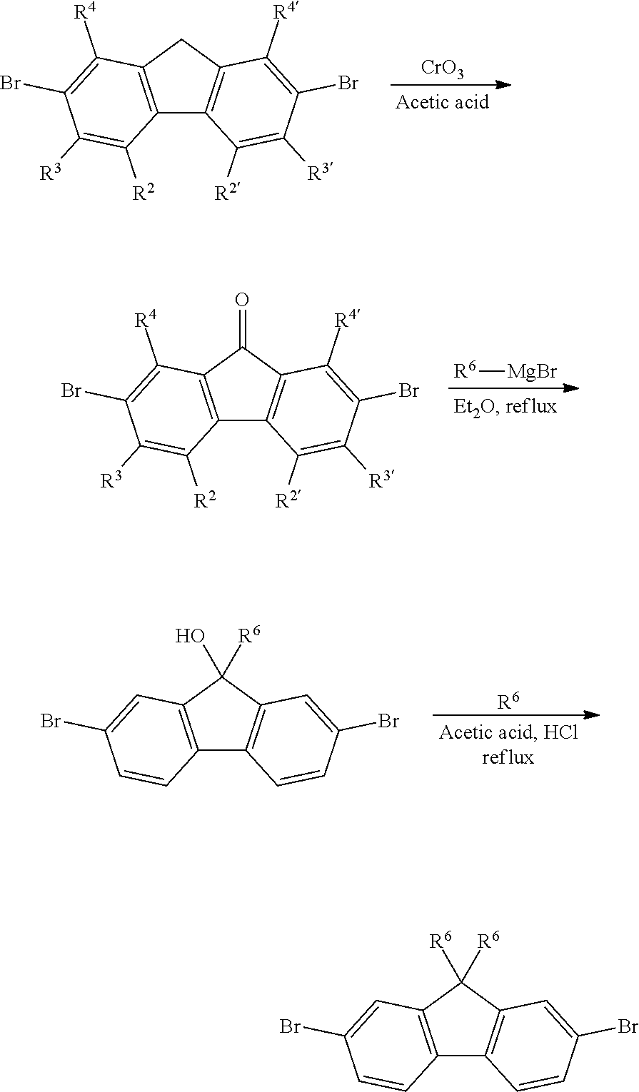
C12=C(CC3=C1C([R2])=C([R3])C(Br)=C3[R4])C([R4])=C(Br)C([R3])=C2[R2].[CrO3].C12=C(C(=O)C3=C1C([R2])=C([R3])C(Br)=C3[R4])C([R4])=C(Br)C([R3])=C2[R2].[R6][MgBr].[R6].C12=C(C(O)([R6])C3=C1C=CC(Br)=C3)C=C(Br)C=C2.C12=C(C([R6])([R6])C3=C1C=CC(Br)=C3)C=C(Br)C=C2
